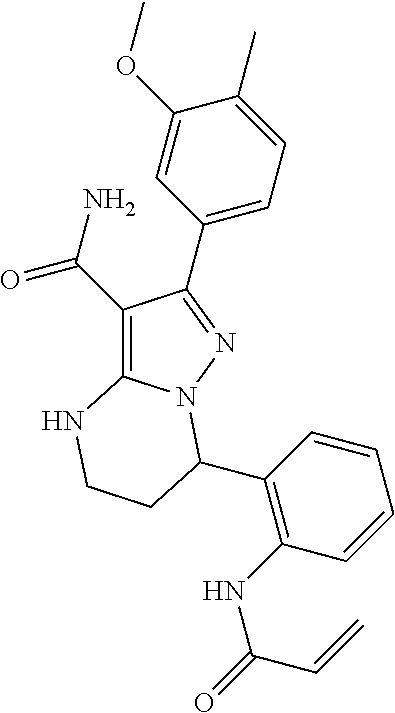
C1(C(=O)N)=C2N(N=C1C1=CC=C(C)C(OC)=C1)C(C1=C(NC(=O)C=C)C=CC=C1)CCN2
